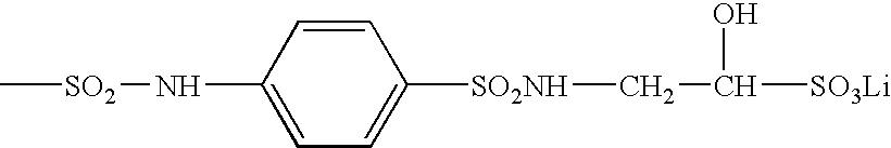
C[SO2]NC1=CC=C([SO2NH]CC([SO3Li])O)C=C1
